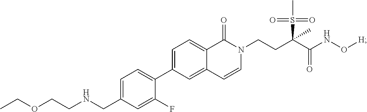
C1(C2=CC=C3C(=C2)C=CN(CCC(C(NO[H])=O)(S(C)(=O)=O)C)C3=O)=CC=C(CNCCOCC)C=C1F
